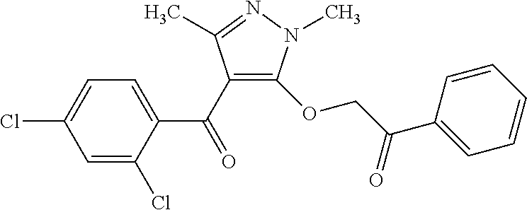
C1(Cl)=CC=C(C(C2=C(OCC(C3=CC=CC=C3)=O)N(C)N=C2C)=O)C(Cl)=C1
